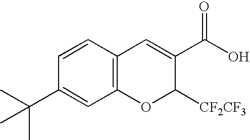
C1=C(C(C)(C)C)C=CC2=C1OC([CF2CF3])C(C(O)=O)=C2
